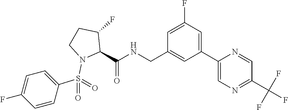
C1=C(F)C=C(C2=CN=C(C(F)(F)F)C=N2)C=C1CNC(C1N(S(C2=CC=C(F)C=C2)(=O)=O)CCC1F)=O
